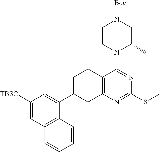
C1([TBSO])=CC2=C(C(C3CC4=C(CC3)C(N3C(C)CN([Boc])CC3)=NC(SC)=N4)=C1)C=CC=C2
